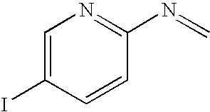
C1=C(I)C=CC(N=C)=N1
